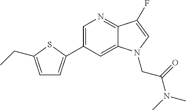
C1=C(C2=CC=C(CC)S2)C=C2C(=N1)C(F)=CN2CC(N(C)C)=O
